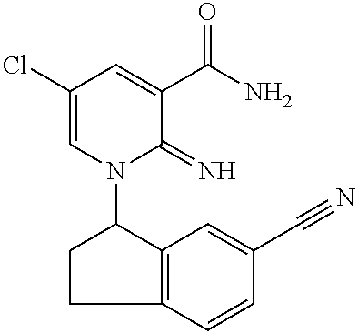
C1(Cl)=CN(C2CCC3=C2C=C(C#N)C=C3)C(=N)C(C(N)=O)=C1
